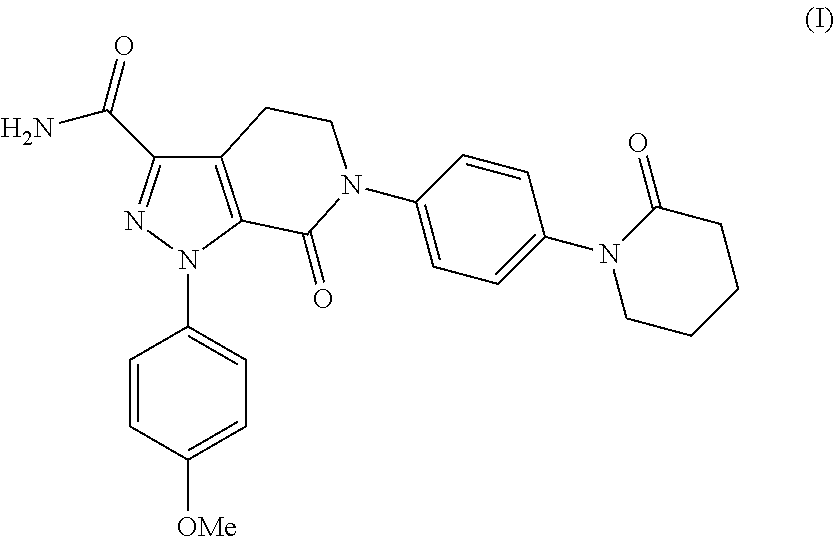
C12=C(N(C3=CC=C([OMe])C=C3)N=C1C(=O)N)C(=O)N(C1=CC=C(N3CCCCC3=O)C=C1)CC2
